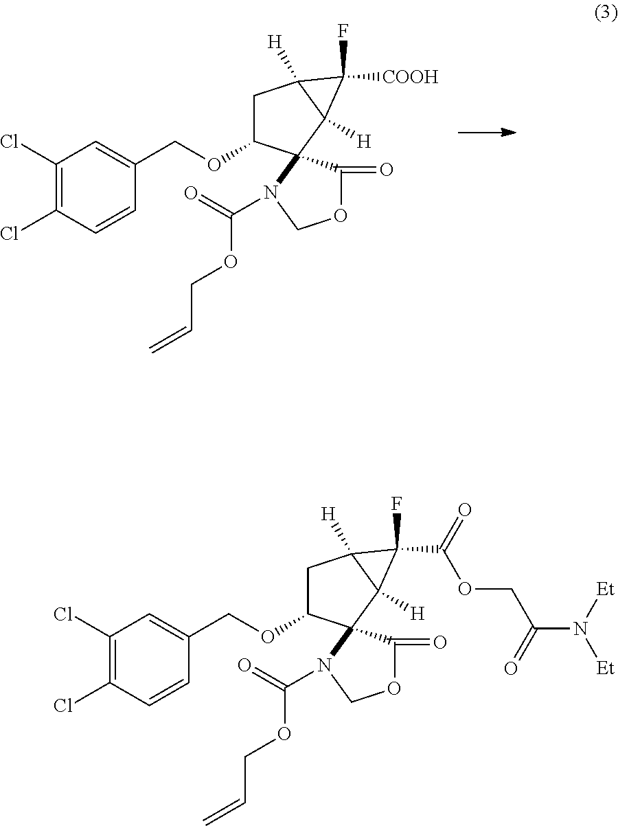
C1(Cl)=C(Cl)C=CC(COC2CC3([H])C([H])(C3([COOH])F)C23C(=O)OCN3C(=O)OCC=C)=C1.C1(Cl)=C(Cl)C=CC(COC2CC3([H])C([H])(C3(C(=O)OCC(N([Et])[Et])=O)F)C23C(=O)OCN3C(=O)OCC=C)=C1
